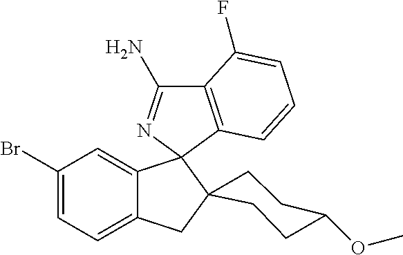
C1(Br)=CC=C2C(=C1)C1(N=C(N)C3=C1C=CC=C3F)C1(C2)CCC(OC)CC1
